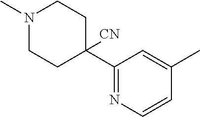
N1(C)CCC(C2=NC=CC(C)=C2)([CN])CC1
